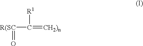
[R(SC](C(=[CH2)n])[R1])=O
